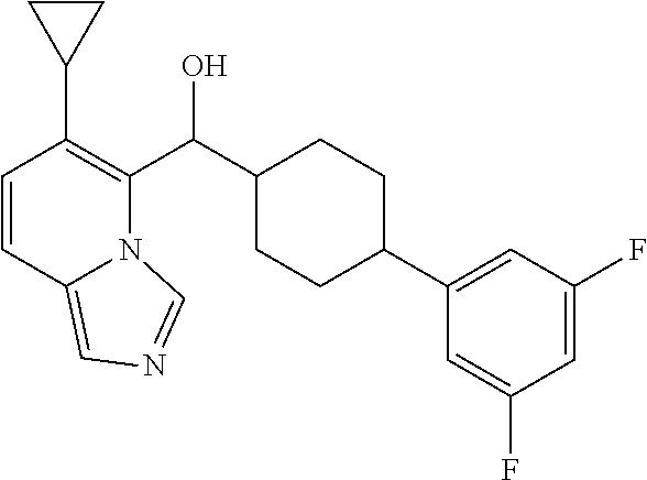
C1=CC2=CN=CN2C(C(C2CCC(C3=CC(F)=CC(F)=C3)CC2)O)=C1C1CC1
